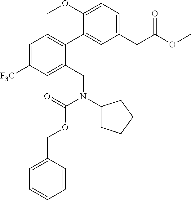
C1=C([F3C])C=C(CN(C2CCCC2)C(=O)OCC2=CC=CC=C2)C(C2=CC(CC(OC)=O)=CC=C2OC)=C1
